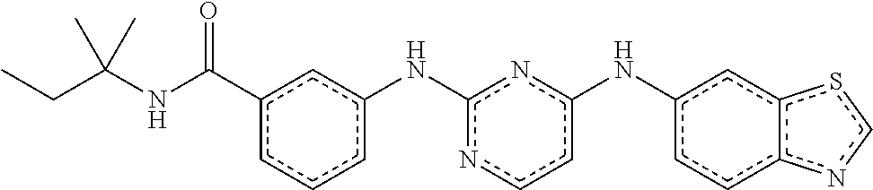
c1(C(NC(CC)(C)C)=O)cccc(Nc2nccc(Nc3ccc4c(c3)scn4)n2)c1
